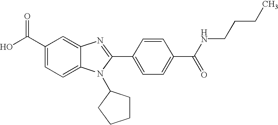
C1(C(O)=O)=CC=C2C(=C1)N=C(C1=CC=C(C(NCCCC)=O)C=C1)N2C1CCCC1
